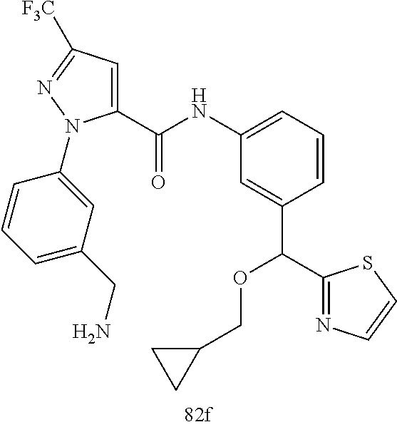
C1=CC(C(C2=NC=CS2)OCC2CC2)=CC(NC(=O)C2=CC([F3C])=NN2C2=CC(CN)=CC=C2)=C1
